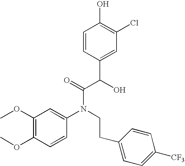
C1(OC)=C(OC)C=CC(N(CCC2=CC=C([CF3])C=C2)C(=O)C(C2=CC(Cl)=C(O)C=C2)O)=C1
